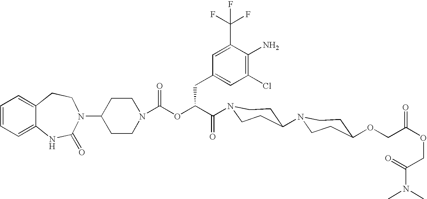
C12=CC=CC=C1NC(=O)N(C1CCN(C(OC(C(=O)N3CCC(N4CCC(OCC(OCC(N(C)C)=O)=O)CC4)CC3)CC3=CC(Cl)=C(N)C(C(F)(F)F)=C3)=O)CC1)CC2
